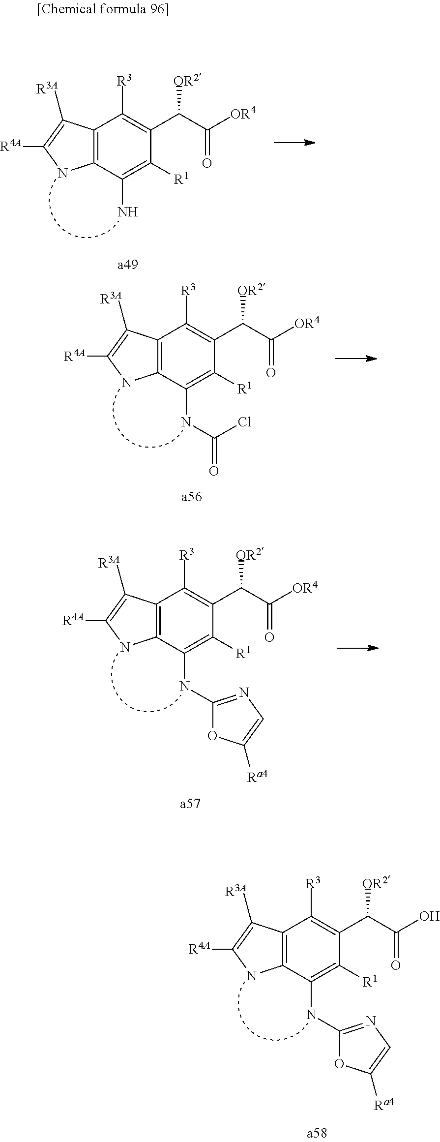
C12=C(C(N)=C([R1])C(C(C([OR4])=O)[OR2])=C1[R3])NC([R4A])=C2[R3A].C12=C(C(NC(=O)Cl)=C([R1])C(C(C([OR4])=O)[OR2])=C1[R3])NC([R4A])=C2[R3A].C12=C(C(NC3=NC=C([Ra4])O3)=C([R1])C(C(C([OR4])=O)[OR2])=C1[R3])NC([R4A])=C2[R3A].C12=C(C(NC3=NC=C([Ra4])O3)=C([R1])C(C(C(O)=O)[OR2])=C1[R3])NC([R4A])=C2[R3A]
